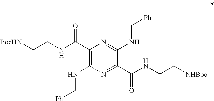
C1(C(NCC[BocHN])=O)=C(NC[Ph])N=C(C(NCC[NHBoc])=O)C(NC[Ph])=N1
